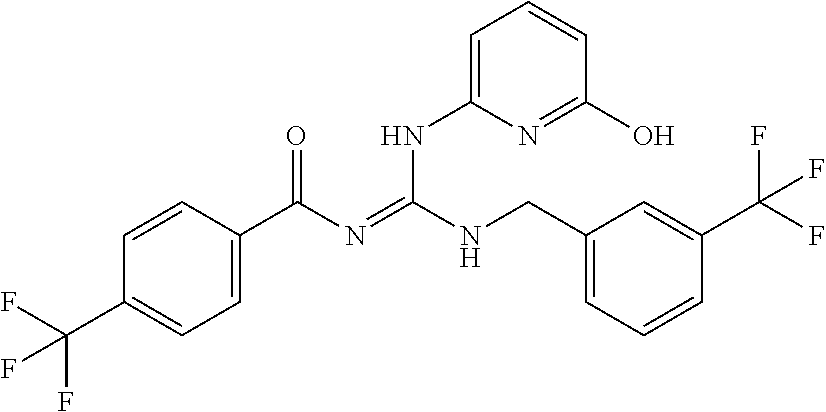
C1=CC(C(N=C(NCC2=CC=CC(C(F)(F)F)=C2)NC2=CC=CC(O)=N2)=O)=CC=C1C(F)(F)F
